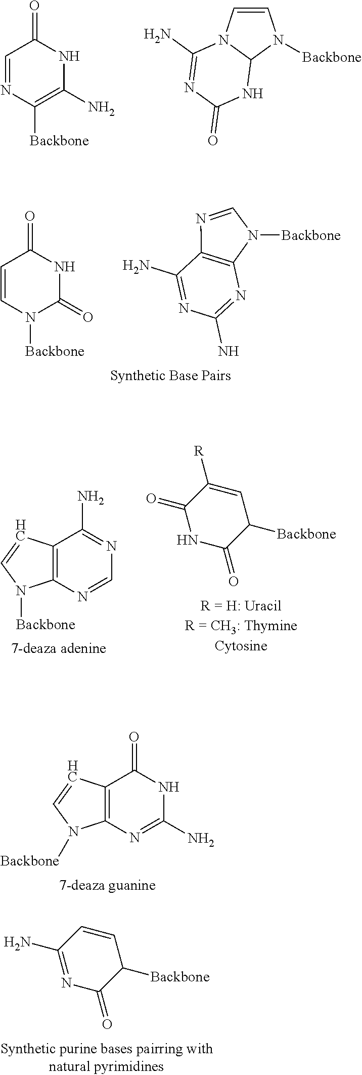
C1(N)=NC(=O)C([Backbone])C=C1.C1=NC([Backbone])=C(N)NC1=O.C12NC(=O)N=C(N)N1C=CN2[Backbone].C1=CN([Backbone])C(=O)NC1=O.C12=C(C(N)=NC(N)=N1)N=CN2[Backbone].C1(=O)NC(=O)C([Backbone])C=C1[R].C12=C(N=CN=C1N)N([Backbone])C=C2.C12=C(N=C(N)NC1=O)N([Backbone])C=C2
